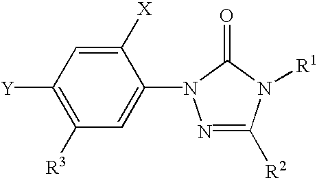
O=C1N(C2=CC([R3])=C([Y])C=C2[X])N=C([R2])N1[R1]
